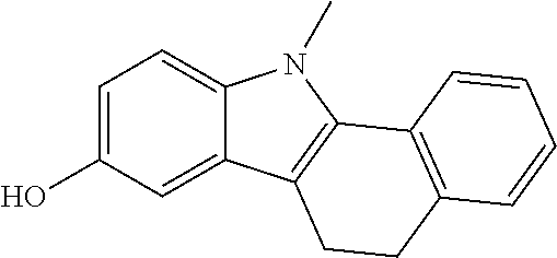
C1=C(O)C=C2C(=C1)N(C)C1=C2CCC2=C1C=CC=C2
